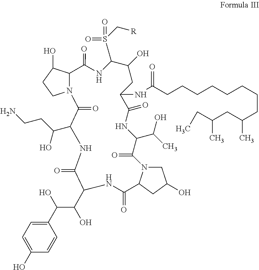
C1(C(O)C(C2NC(=O)C3CC(O)CN3C(=O)C(C(C)O)NC(=O)C(NC(CCCCCCCCC(CC(CC)C)C)=O)CC(O)C(S(=O)(=O)C[R])NC(=O)C3N(CCC3O)C(=O)C(C(CCN)O)NC2=O)O)=CC=C(O)C=C1
